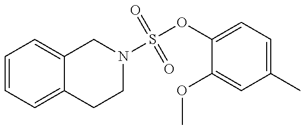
C1=CC=C2C(=C1)CN(S(OC1=CC=C(C)C=C1OC)(=O)=O)CC2
